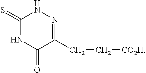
C1(=S)NC(=O)C(CC[CO2H])=NN1
